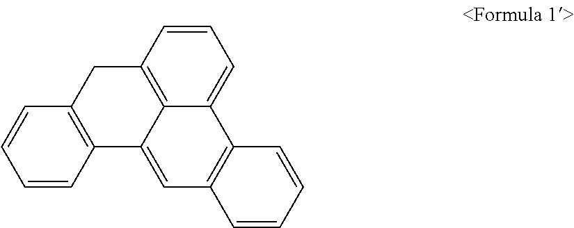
C1=CC2=C3C(=C1)C1=C(C=C3C3=C(C=CC=C3)C2)C=CC=C1
